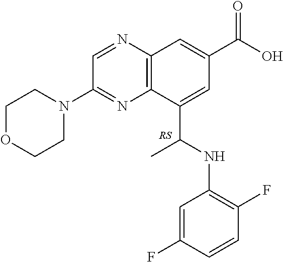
C12=C(C(C(NC3=C(F)C=CC(F)=C3)C)=CC(C(O)=O)=C1)N=C(N1CCOCC1)C=N2
